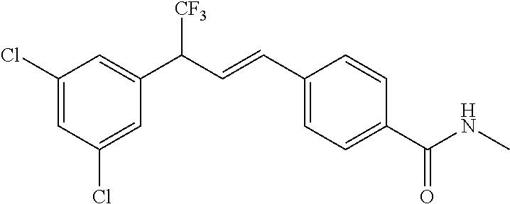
C1(Cl)=CC(Cl)=CC(C(C=CC2=CC=C(C(NC)=O)C=C2)[CF3])=C1
